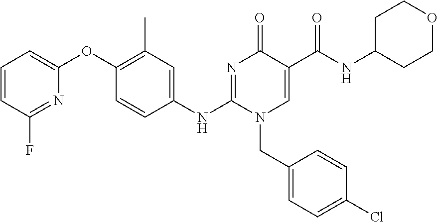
C1=CC(F)=NC(OC2=C(C)C=C(NC3=NC(=O)C(C(NC4CCOCC4)=O)=CN3CC3=CC=C(Cl)C=C3)C=C2)=C1
